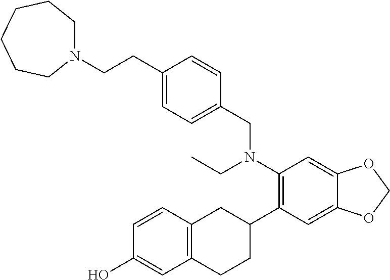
C1(CCN2CCCCCC2)=CC=C(CN(C2=C(C3CC4=C(CC3)C=C(O)C=C4)C=C3C(=C2)OCO3)CC)C=C1
